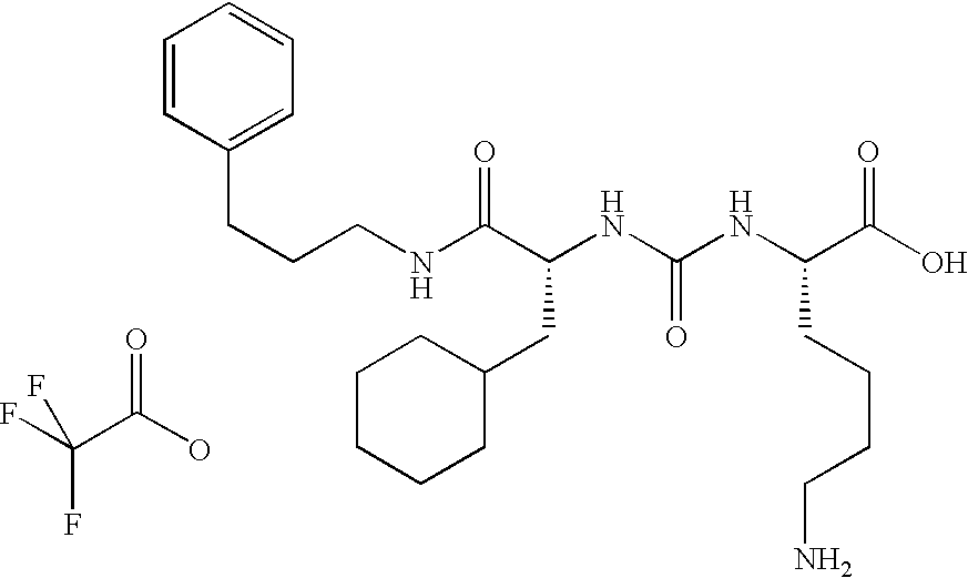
FC(C(O)=O)(F)F.N(C(C(NC(NC(C(O)=O)CCCCN)=O)CC1CCCCC1)=O)CCCC1=CC=CC=C1
